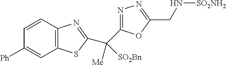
C12=C(C=CC([Ph])=C1)N=C(C([Me])([SO2Bn])C1=NN=C(CN[SO2NH2])O1)S2
